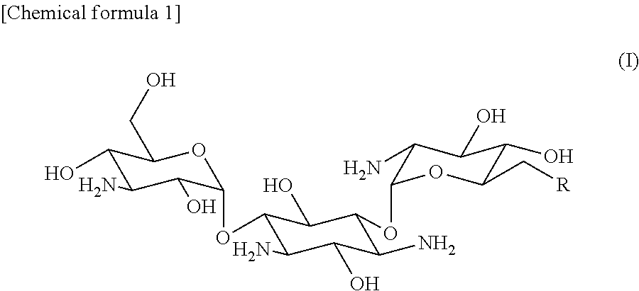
C1(O)C(N)C(O)C(OC2C(N)C(O)C(N)C(OC3C(N)C(O)C(O)C(C[R])O3)C2O)OC1CO
